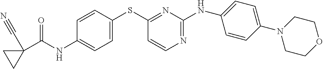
C1=CC(SC2=NC(NC3=CC=C(N4CCOCC4)C=C3)=NC=C2)=CC=C1NC(C1(C#N)CC1)=O
